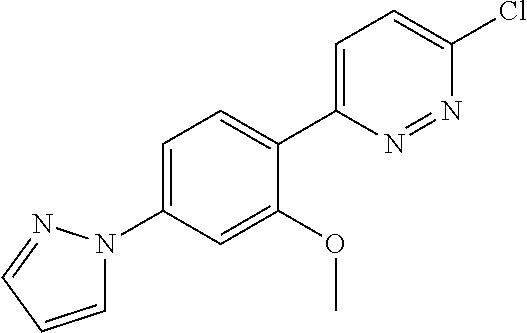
C1=C(N2C=CC=N2)C=C(OC)C(C2=CC=C(Cl)N=N2)=C1
